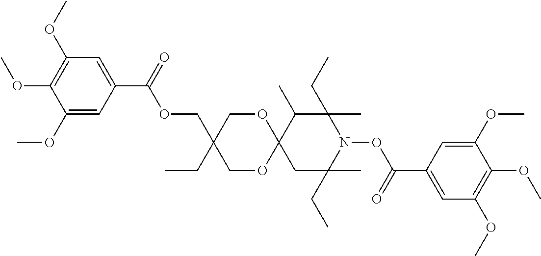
C1(C(OCC2(CC)COC3(OC2)CC(CC)(C)N(OC(=O)C2=CC(OC)=C(OC)C(OC)=C2)C(CC)(C)C3C)=O)=CC(OC)=C(OC)C(OC)=C1
